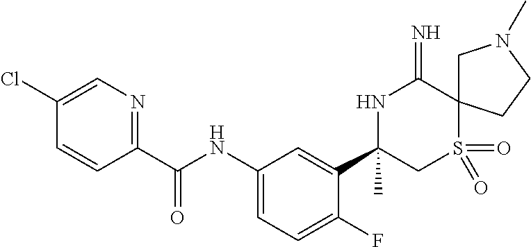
C1(C(NC2=CC=C(F)C(C3(C)CS(=O)(=O)C4(C(=N)N3)CN(C)CC4)=C2)=O)=NC=C(Cl)C=C1
